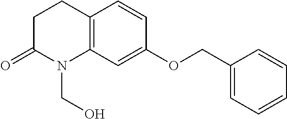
C1C(=O)N(CO)C2=C(C1)C=CC(OCC1=CC=CC=C1)=C2
